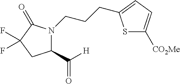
C1(C([H])=O)N(CCCC2=CC=C([CO2Me])S2)C(=O)C(F)(F)C1
